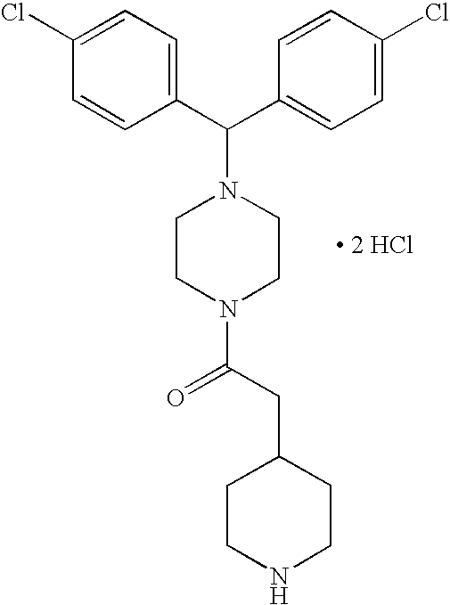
C1=C(Cl)C=CC(C(C2=CC=C(Cl)C=C2)N2CCN(C(CC3CCNCC3)=O)CC2)=C1.[ 2 HCl]
